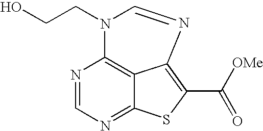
N1=CN=C2C3=C1N(CCO)C=NC3=C(C([OMe])=O)S2
